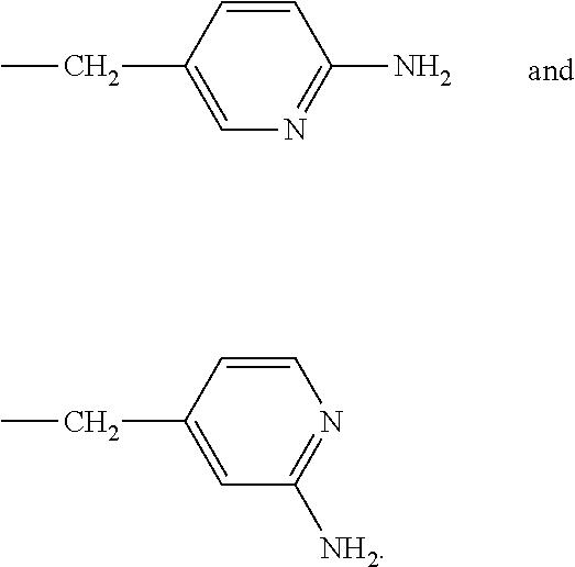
C1=CC(CC)=CN=C1N.C1=CC(CC)=CC([NH2])=N1
